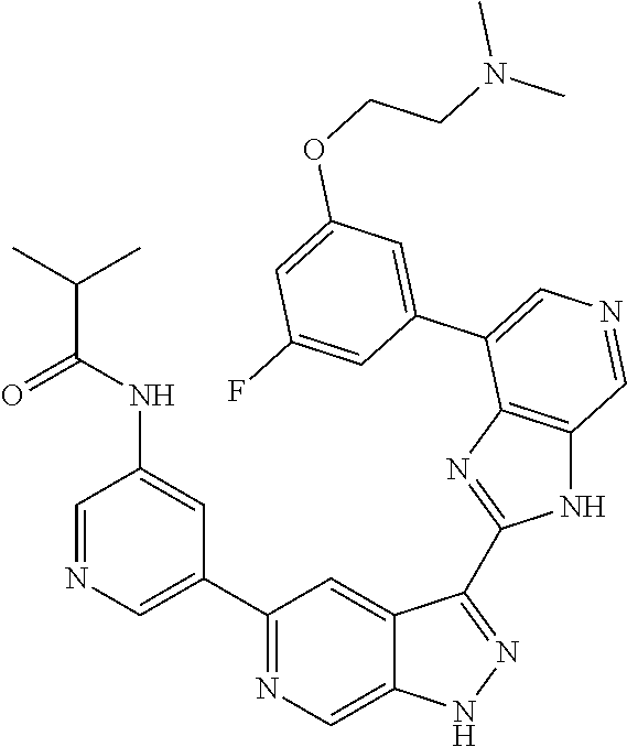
C1(C2=CN=CC(NC(C(C)C)=O)=C2)=NC=C2C(=C1)C(C1=NC3=C(N1)C=NC=C3C1=CC(OCCN(C)C)=CC(F)=C1)=NN2
